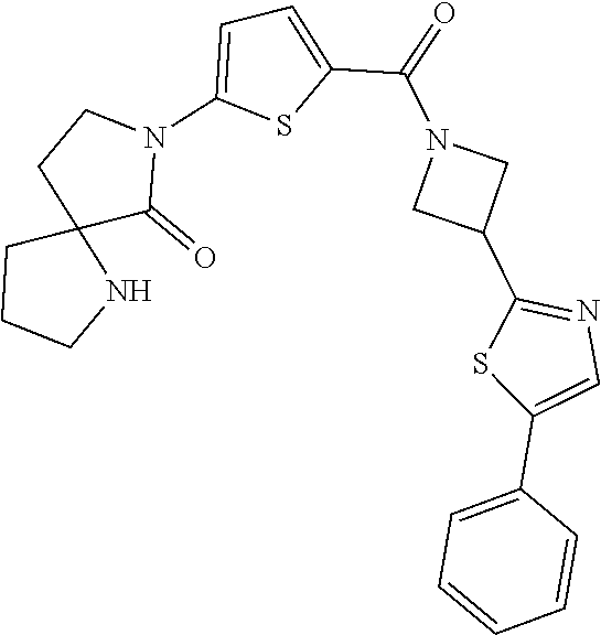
N1(C2=CC=C(C(=O)N3CC(C4=NC=C(C5=CC=CC=C5)S4)C3)S2)CCC2(C1=O)CCCN2
